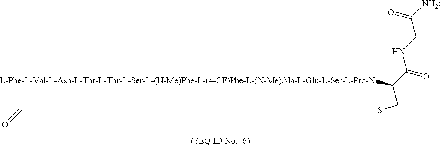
[L-Phe-L-Val-L-Asp-L-Thr-L-Thr-L-Ser-L-(N-Me)Phe-L-(4-CF)Phe-L-(N-Me)Ala-L-Glu-L-Ser-L-Pro-N]1C(C(=O)NCC([NH2])=O)CSC1=O.[H]
